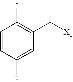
C1=CC(F)=CC(C[X1])=C1F
